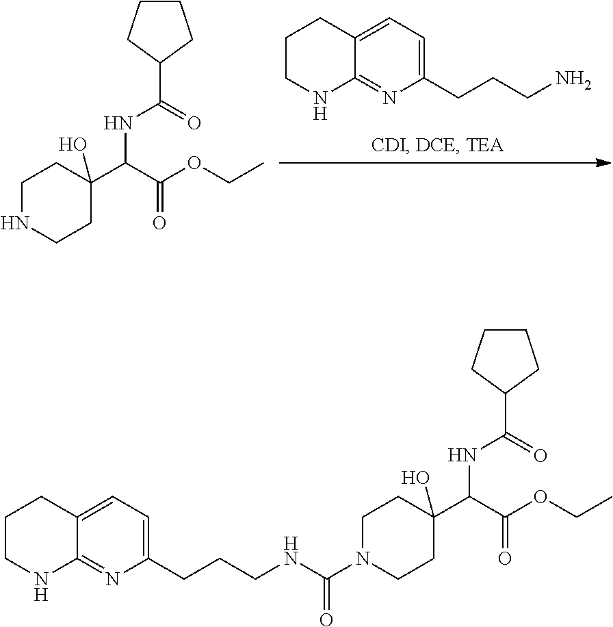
NCCCC1=CC=C2C(=N1)NCCC2.C1NCCC(O)(C(C(OCC)=O)NC(C2CCCC2)=O)C1.C1N(C(NCCCC2=CC=C3C(=N2)NCCC3)=O)CCC(O)(C(C(OCC)=O)NC(C2CCCC2)=O)C1
